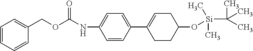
C1=CC=CC(COC(NC2=CC=C(C3=CCC(O[Si](C)(C(C)(C)C)C)CC3)C=C2)=O)=C1
